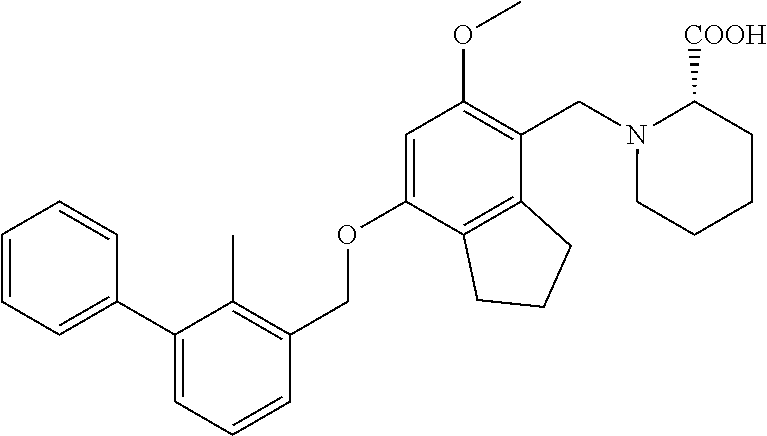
C1=CC=C(C2=CC=CC(COC3=CC(OC)=C(CN4CCCCC4[COOH])C4=C3CCC4)=C2C)C=C1
